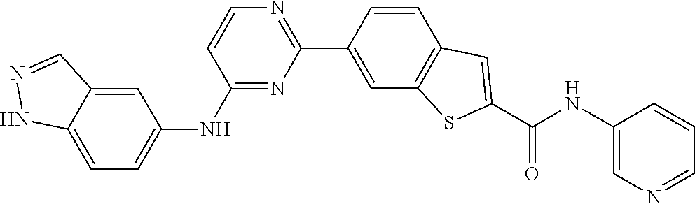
C1=NC=C(NC(C2=CC3=C(C=C(C4=NC=CC(NC5=CC=C6NN=CC6=C5)=N4)C=C3)S2)=O)C=C1
